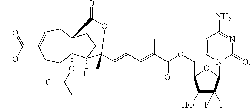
C(C1OC(N2C(=O)N=C(N)C=C2)C(F)(F)C1O)OC(C(=CC=CC1(C)C2([H])C3(OC(C)=O)C(CC2)(CC=C(C(OC)=O)CC3)C(=O)O1)C)=O
